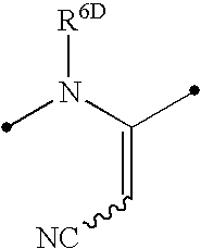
C(=C[NC])(N([R6D])C)C
